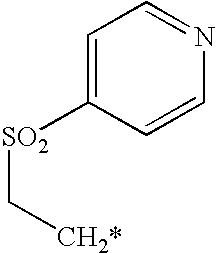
C1=C([SO2]C[CH2*])C=CN=C1
